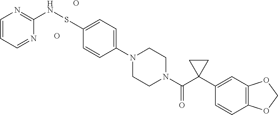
C1=CC=NC(NSC2=CC=C(N3CCN(C(=O)C4(C5=CC6=C(C=C5)OCO6)CC4)CC3)C=C2)=N1.O.O
